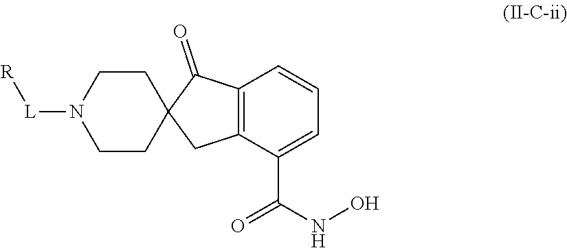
C12=C(C=CC=C1C(NO)=O)C(=O)C1(C2)CCN([L][R])CC1
